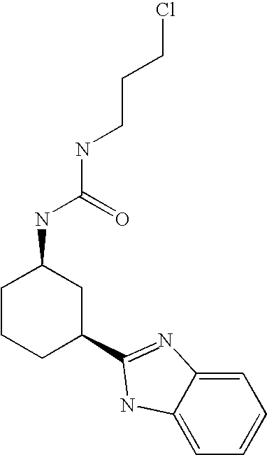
C1CCC(C2=NC3=CC=CC=C3N2)CC1NC(NCCCCl)=O
